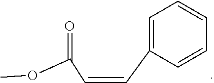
C1=C(C=CC(OC)=O)C=CC=C1
